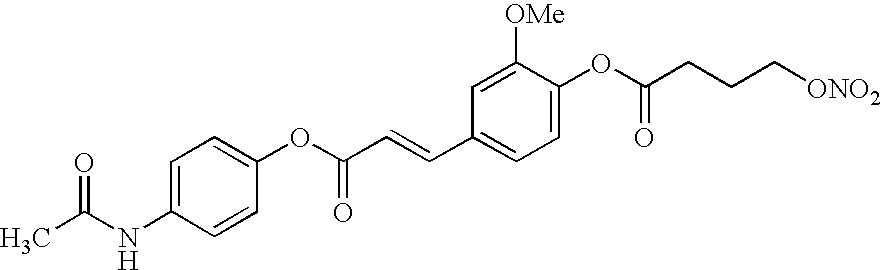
C1=C(NC(C)=O)C=CC(OC(C=CC2=CC=C(OC(CCC[ONO2])=O)C([OMe])=C2)=O)=C1
